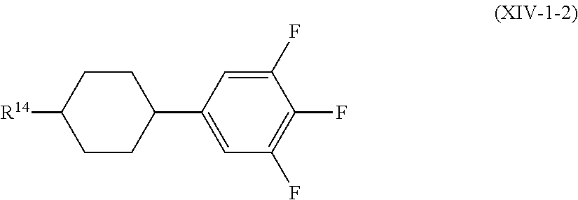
C1CC([R14])CCC1C1=CC(F)=C(F)C(F)=C1
